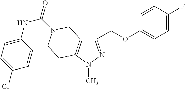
C1(COC2=CC=C(F)C=C2)=NN(C)C2=C1CN(C(=O)NC1=CC=C(Cl)C=C1)CC2
